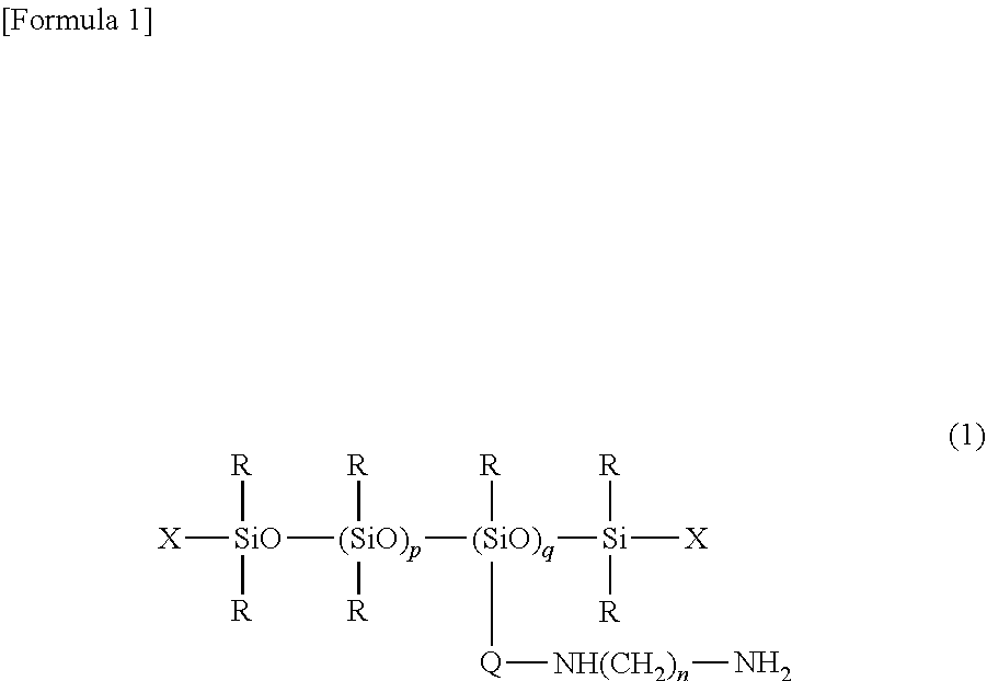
[X][SiO]([R])([R])[(SiO)p]([R])([R])[(SiO)q]([R])([Q][NH(CH2)n]N)[Si]([X])([R])[R]
